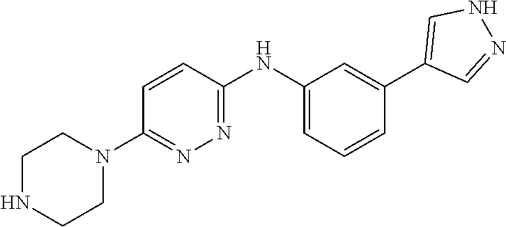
C1NCCN(C2=NN=C(NC3=CC=CC(C4=CNN=C4)=C3)C=C2)C1
